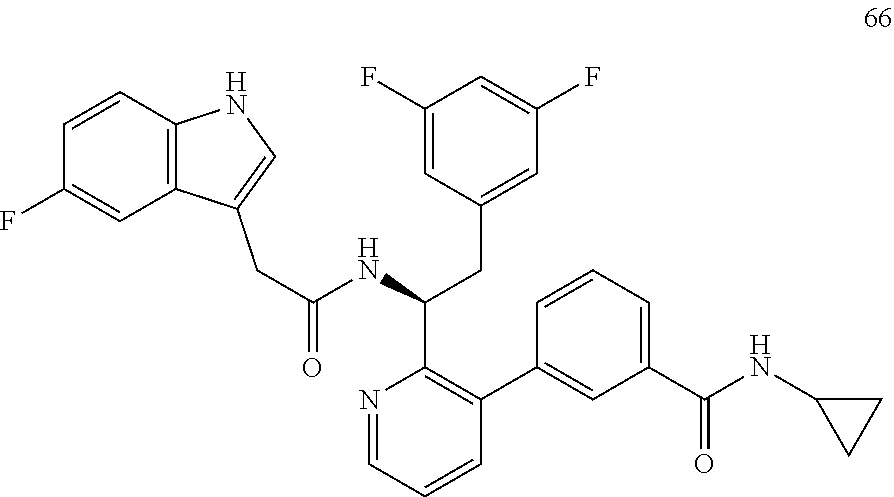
N1=CC=CC(C2=CC(C(NC3CC3)=O)=CC=C2)=C1C(NC(=O)CC1=CNC2=C1C=C(F)C=C2)CC1=CC(F)=CC(F)=C1
